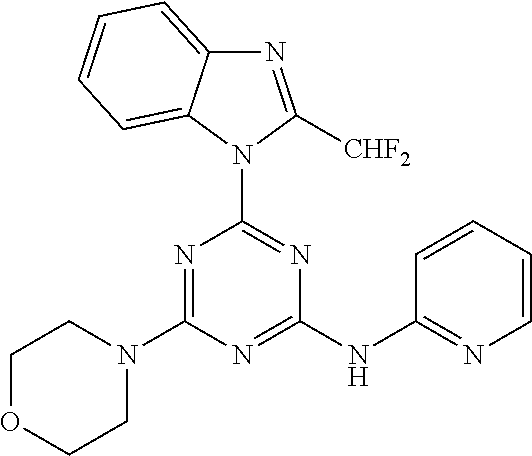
N1(C2=NC(NC3=NC=CC=C3)=NC(N3CCOCC3)=N2)C([CHF2])=NC2=CC=CC=C12
